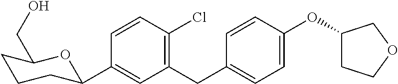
C1(CC2=CC=C(OC3CCOC3)C=C2)=C(Cl)C=CC(C2CCCC(CO)O2)=C1
